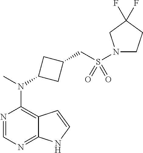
N1=CN=C2C(=C1N(C)C1CC(CS(N3CCC(F)(F)C3)(=O)=O)C1)C=CN2
